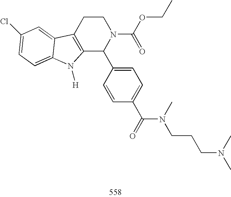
C12=C(CCN(C(OCC)=O)C1C1=CC=C(C(=O)N(CCCN(C)C)C)C=C1)C1=CC(Cl)=CC=C1N2[H]
